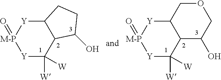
C12[Y][M-P](=O)[Y]C([W])([W])C1C(O)CC2.C12[Y][M-P](=O)[Y]C([W])([W])C1C(O)COC2
